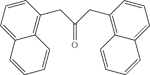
O=C(CC1=C2C(=CC=C1)C=CC=C2)CC1=C2C(=CC=C1)C=CC=C2
